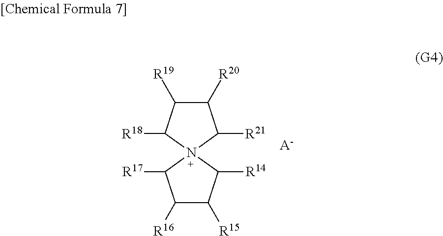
C1([R20])C([R19])C([R18])N2(C1[R21])C([R14])C([R15])C([R16])C2[R17].[A-]
